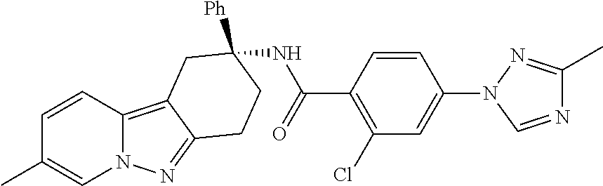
C1=CC2=C3C(=NN2C=C1C)CCC(NC(C1=C(Cl)C=C(N2C=NC(C)=N2)C=C1)=O)([Ph])C3
